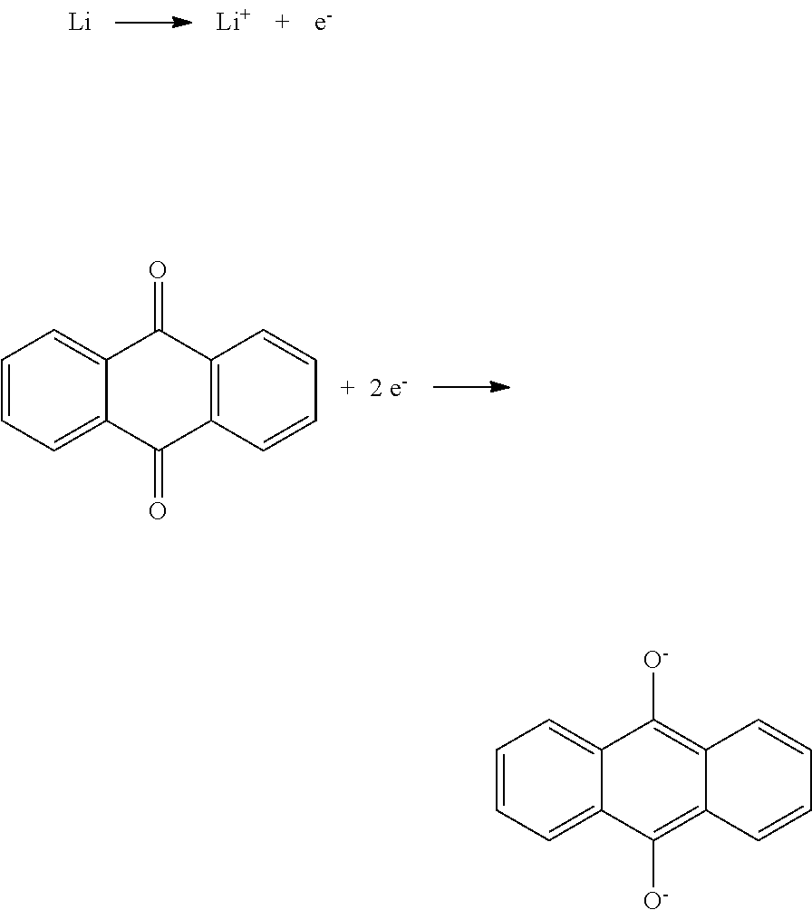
[Li].[Li].C1=CC=C2C(=C1)C(=O)C1=C(C2=O)C=CC=C1.C1=CC=C2C(=C1)C([O-])=C1C(=C2[O-])C=CC=C1
